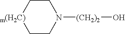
C1CN([(CH2)2]O)CC[m(H2C)]1
